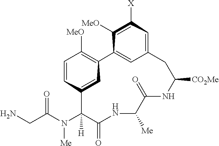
NCC(N(C1([H])C(=O)NC([Me])C(=O)NC([CO2Me])CC2=CC([X])=C([MeO])C(=C2)C2=C([MeO])C=CC1=C2)[Me])=O
